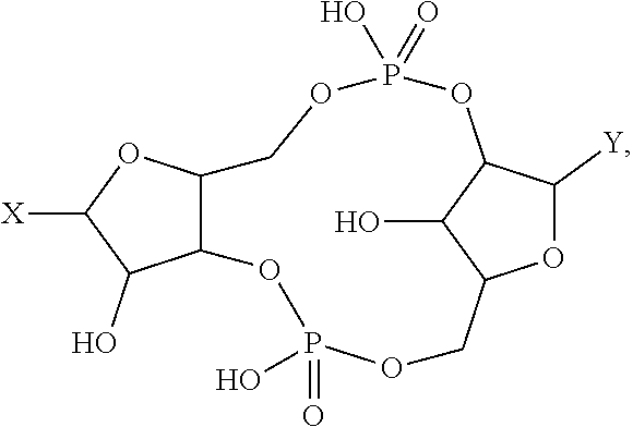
O1C([Y])C2C(O)C1COP(=O)(O)OC1C(COP(O)(=O)O2)OC([X])C1O
